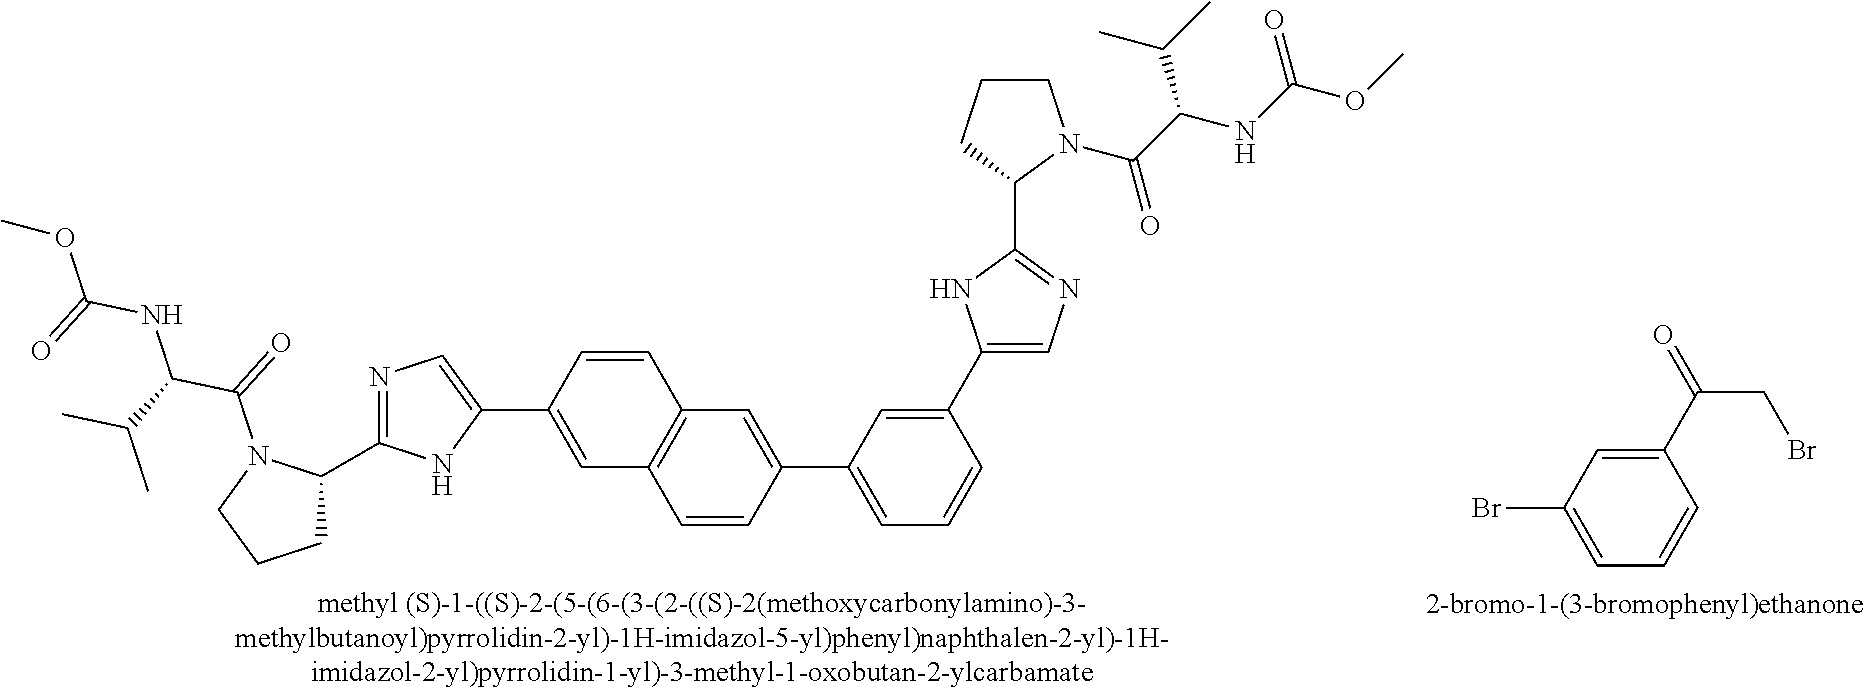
C1=CC(C2=CN=C(C3CCCN3C(=O)C(C(C)C)NC(=O)OC)N2)=CC2=C1C=C(C1=CC=CC(C3=CN=C(C4N(C(=O)C(C(C)C)NC(OC)=O)CCC4)N3)=C1)C=C2.C1(C(=O)CBr)=CC(Br)=CC=C1
